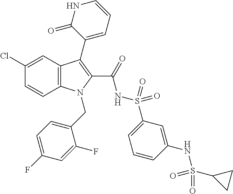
C12=C(C=C(Cl)C=C1)C(C1=CC=CNC1=O)=C(C(=O)NS(C1=CC=CC(NS(C3CC3)(=O)=O)=C1)(=O)=O)N2CC1=CC=C(F)C=C1F
